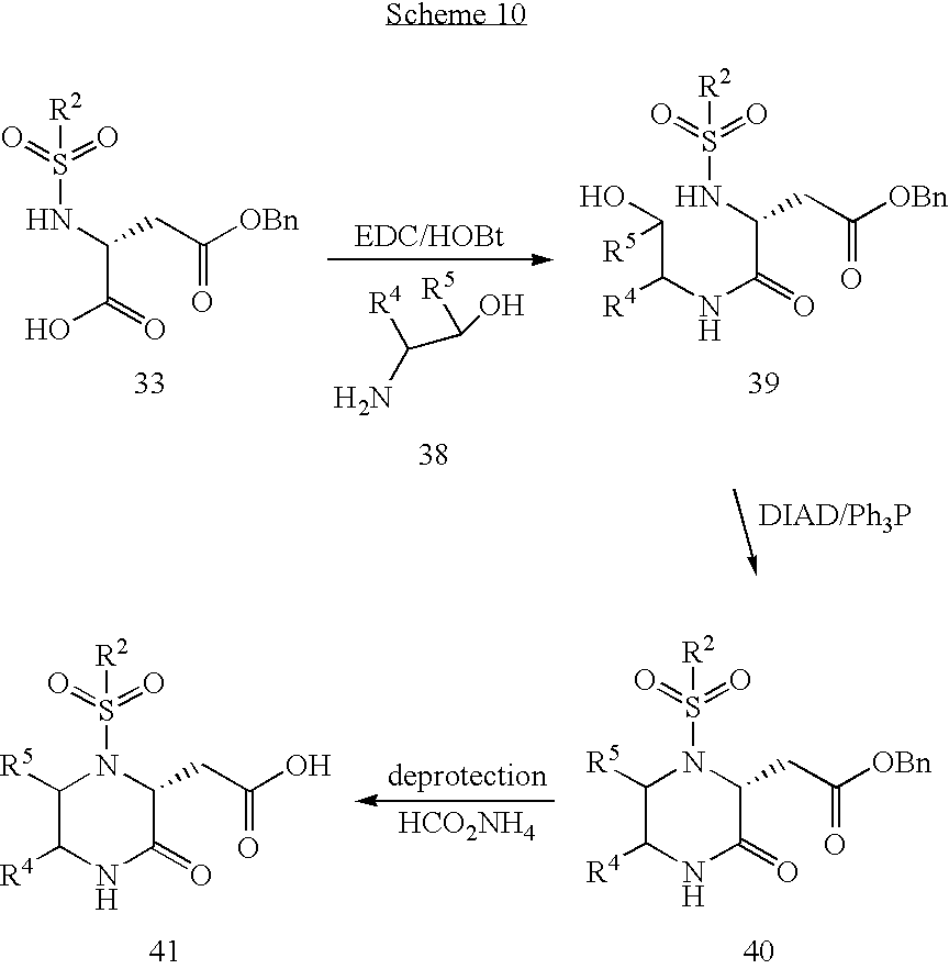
[HCO2NH4].C1(CC([OBn])=O)C(=O)NC([R4])C([R5])N1S(=O)(=O)[R2].C1(CC(O)=O)C(=O)NC([R4])C([R5])N1S(=O)(=O)[R2].C(C(=O)NC(C([R5])O)[R4])(NS(=O)(=O)[R2])CC([OBn])=O.C(C(=O)O)(NS(=O)(=O)[R2])CC([OBn])=O.C(N)([R4])C([R5])O
